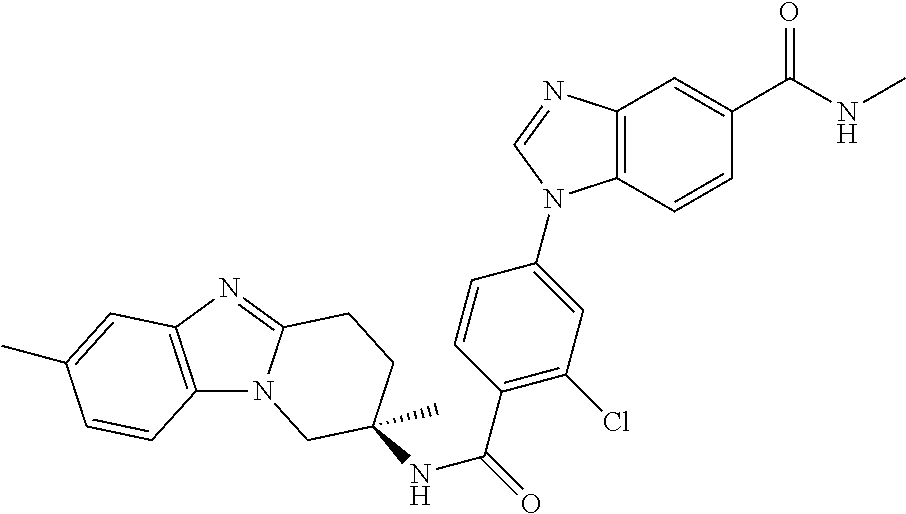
C12=C(N=C3N1CC(NC(=O)C1=C(Cl)C=C(N4C5=C(C=C(C(NC)=O)C=C5)N=C4)C=C1)(C)CC3)C=C(C)C=C2
